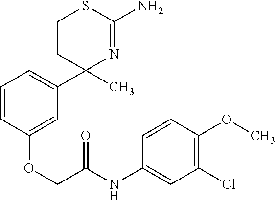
C1=CC(OC)=C(Cl)C=C1NC(COC1=CC(C2(C)CCSC(N)=N2)=CC=C1)=O
